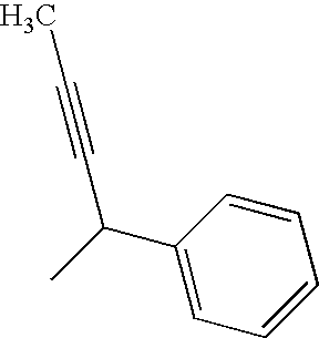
C1(C(C)C#CC)=CC=CC=C1
